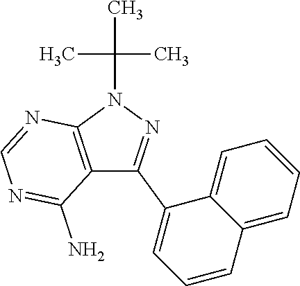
C12=C(N(C(C)(C)C)N=C1C1=CC=CC3=CC=CC=C13)N=CN=C2N
